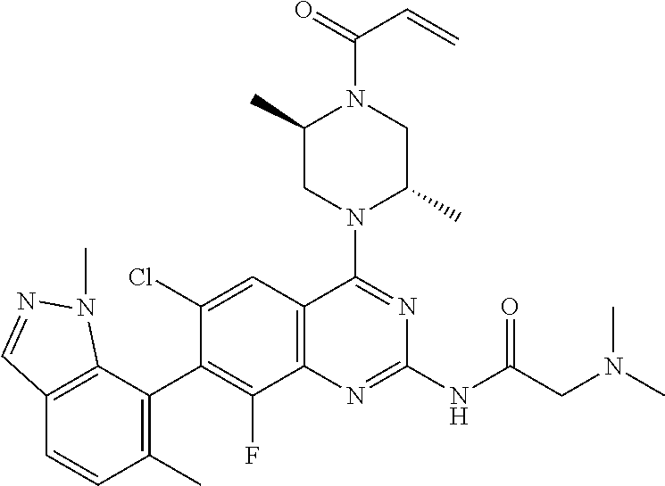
C12=C(C=C(Cl)C(C3=C(C)C=CC4=C3N(C)N=C4)=C1F)C(N1C(C)CN(C(=O)C=C)C(C)C1)=NC(NC(CN(C)C)=O)=N2
